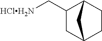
C12CC(C[HClH2N])C(CC1)C2
